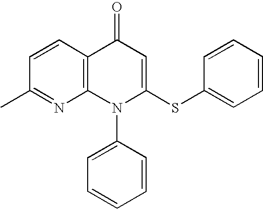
N1=C(C)C=CC2=C1N(C1=CC=CC=C1)C(SC1=CC=CC=C1)=CC2=O
